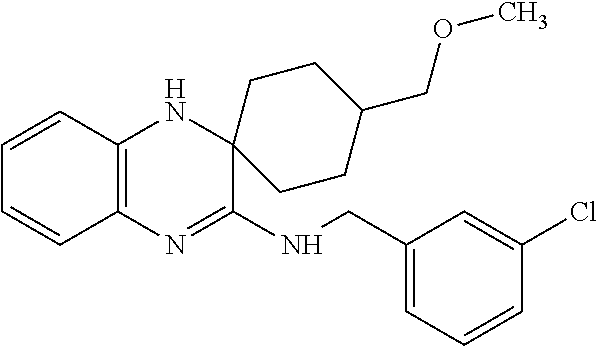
C1=CC2=C(C=C1)N=C(NCC1=CC=CC(Cl)=C1)C1(N2)CCC(COC)CC1
